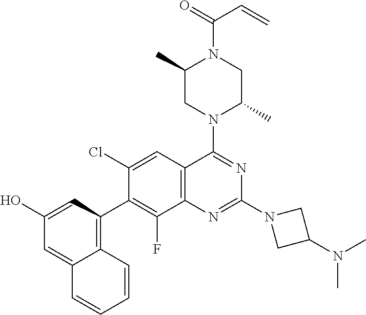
C1(O)=CC(C2=C(F)C3=C(C=C2Cl)C(N2C(C)CN(C(=O)C=C)C(C)C2)=NC(N2CC(N(C)C)C2)=N3)=C2C(=C1)C=CC=C2
